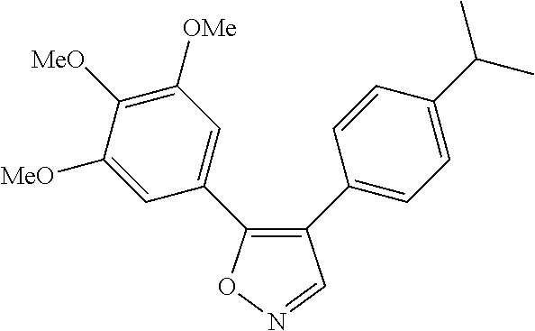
C1(C2=CC=C(C(C)C)C=C2)=C(C2=CC([OMe])=C([MeO])C([MeO])=C2)ON=C1
